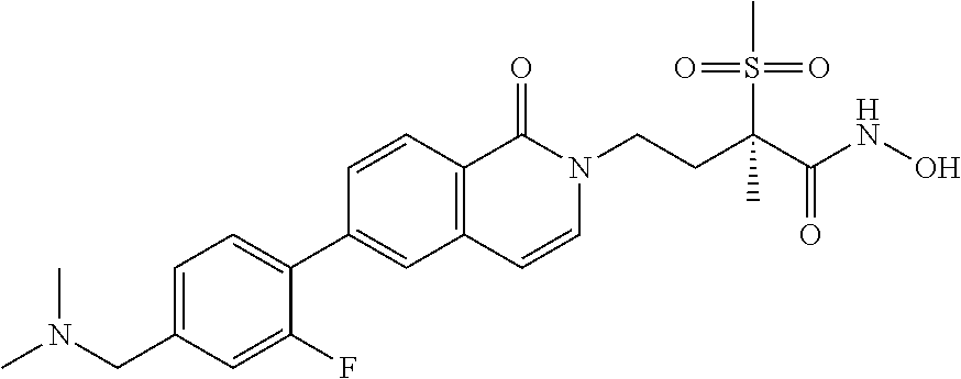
C1=C(CN(C)C)C=C(F)C(C2=CC3=C(C=C2)C(=O)N(CCC(C(NO)=O)(S(C)(=O)=O)C)C=C3)=C1
